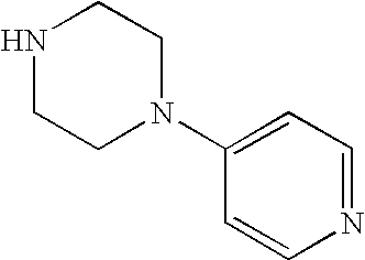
C1NCCN(C2=CC=NC=C2)C1
